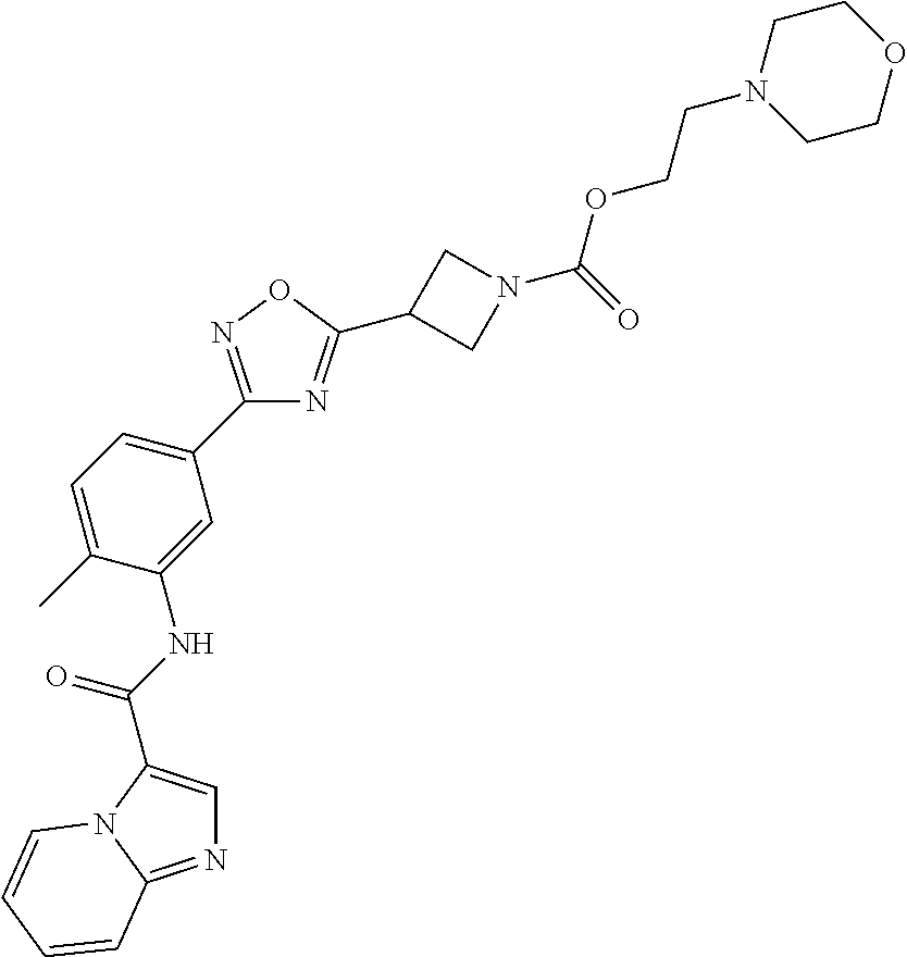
N1=C2N(C(C(=O)NC3=CC(C4=NOC(C5CN(C(OCCN6CCOCC6)=O)C5)=N4)=CC=C3C)=C1)C=CC=C2
